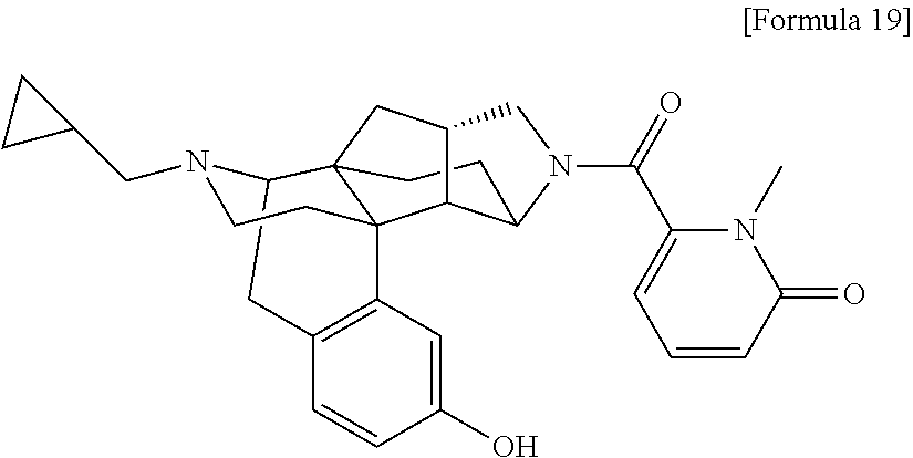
C1(C(N2CC3CC45CCC2C3C42C3=C(C=CC(O)=C3)CC5N(CC3CC3)CC2)=O)=CC=CC(=O)N1C
